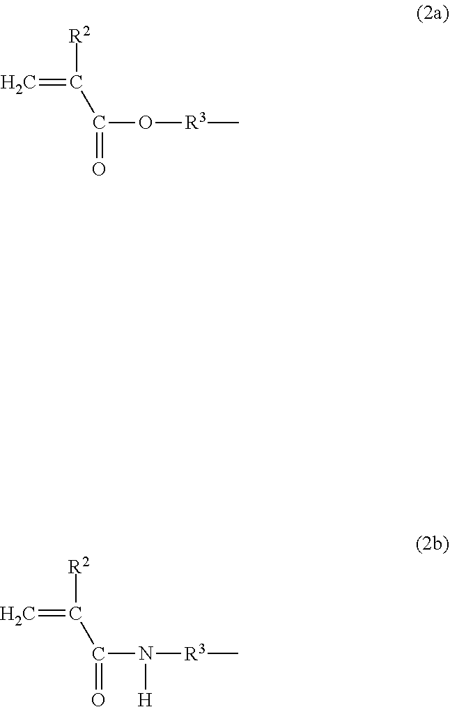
C=C([R2])C(=O)O[R3]C.C=C([R2])C(=O)N([R3]C)[H]
